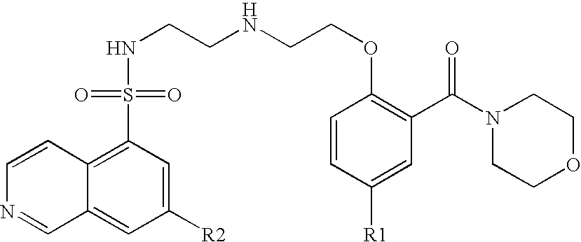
C1=CC2=C(S(NCCNCCOC3=C(C(N4CCOCC4)=O)C=C([R1])C=C3)(=O)=O)C=C([R2])C=C2C=N1
